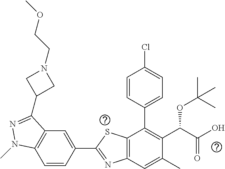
C1=CC(C2=NC3=C(S2)C(C2=CC=C(Cl)C=C2)=C(C(C(O)=O)OC(C)(C)C)C(C)=C3)=CC2=C1N(C)N=C2C1CN(CCOC)C1
